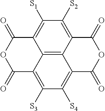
C12=C3C4=C([S2])C([S1])=C1C(=O)OC(=O)C2=C([S3])C([S4])=C3C(=O)OC4=O
